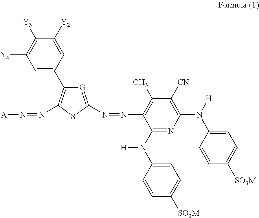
C1=C(C2=C(N=N[A])SC(N=NC3=C(C)C([CN])=C(N([H])C4=CC=C([SO3M])C=C4)N=C3N([H])C3=CC=C([SO3M])C=C3)=[G]2)C=C([Y2])C([Y3])=C1[Y4]
